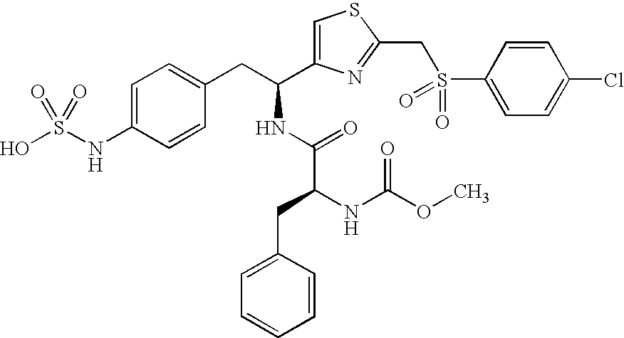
C1=C(NS(O)(=O)=O)C=CC(CC(C2=CSC(CS(C3=CC=C(Cl)C=C3)(=O)=O)=N2)NC(=O)C(NC(OC)=O)CC2=CC=CC=C2)=C1
